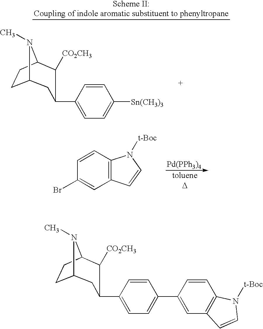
C12CCC(N1C)C([CO2CH3])C(C1=CC=C(C3=CC4=C(C=C3)N([t-Boc])C=C4)C=C1)C2.C1(Br)=CC2=C(C=C1)N([t-Boc])C=C2.[Pd(PPh3)4].C12CCC(N1C)C([CO2CH3])C(C1=CC=C([Sn(CH3)3])C=C1)C2
